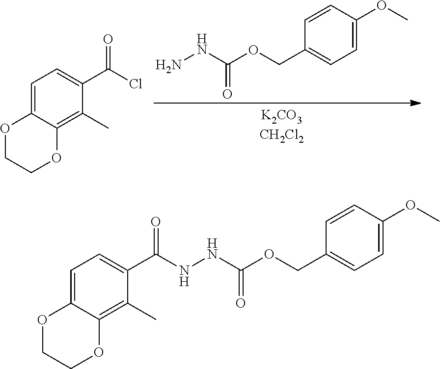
C1=C(OC)C=CC(COC(NN)=O)=C1.C1=C2C(=C(C)C(C(Cl)=O)=C1)OCCO2.C1=C2C(=C(C)C(C(=O)NNC(OCC3=CC=C(OC)C=C3)=O)=C1)OCCO2
